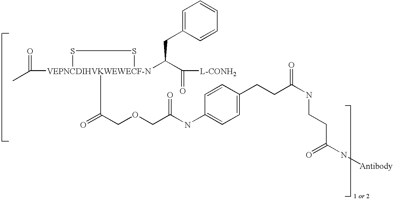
CC([VEPNCDIHVKWEWECF-N]1(C(=O)COCC(NC2=CC=C(CCC(NCCC(N[Antibody])=O)=O)C=C2)=O)(C(C([L-CONH2])=O)CC2=CC=CC=C2)SS1)=O
